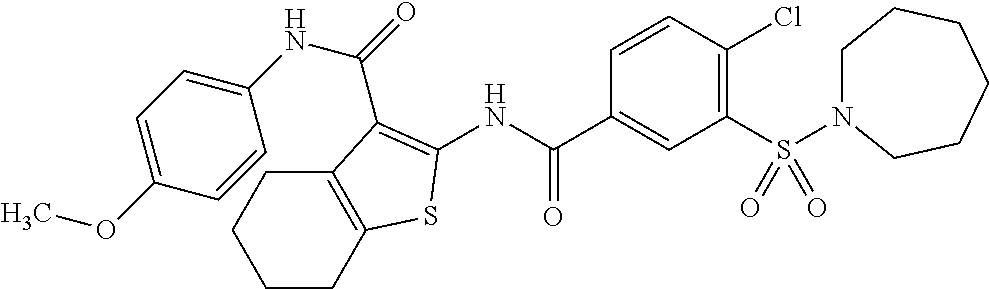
C1CC2=C(CC1)C(C(=O)NC1=CC=C(OC)C=C1)=C(NC(C1=CC(S(=O)(=O)N3CCCCCC3)=C(Cl)C=C1)=O)S2
